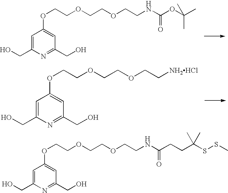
C1=C(CO)N=C(CO)C=C1OCCOCCOCCNC(OC(C)(C)C)=O.C1=C(CO)N=C(CO)C=C1OCCOCCOCCNC(CCC(SSC)(C)C)=O.C1=C(CO)N=C(CO)C=C1OCCOCCOCC[NH2HCl]
